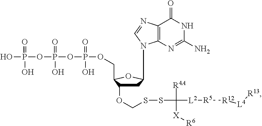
C1C(OCSSC([L2][R5][R12][L4][R13])([R4A])[X][R6])C(COP(OP(OP(O)(=O)O)(=O)O)(=O)O)OC1N1C2=C(C(=O)NC(N)=N2)N=C1
